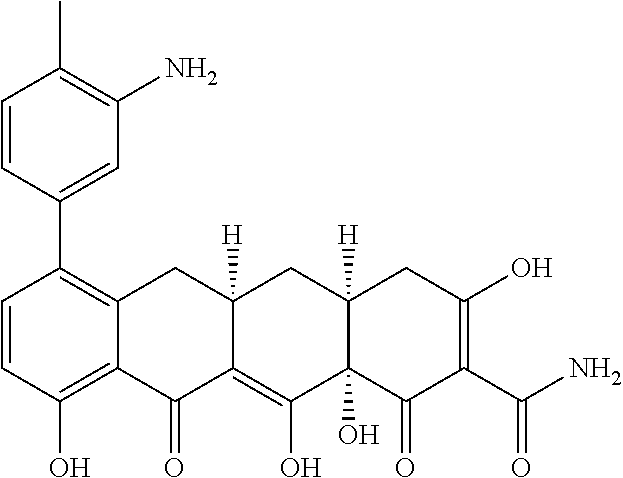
C1=CC(O)=C2C(=C1C1=CC(N)=C(C)C=C1)CC1([H])C(=C(O)C3(O)C([H])(C1)CC(O)=C(C(N)=O)C3=O)C2=O
